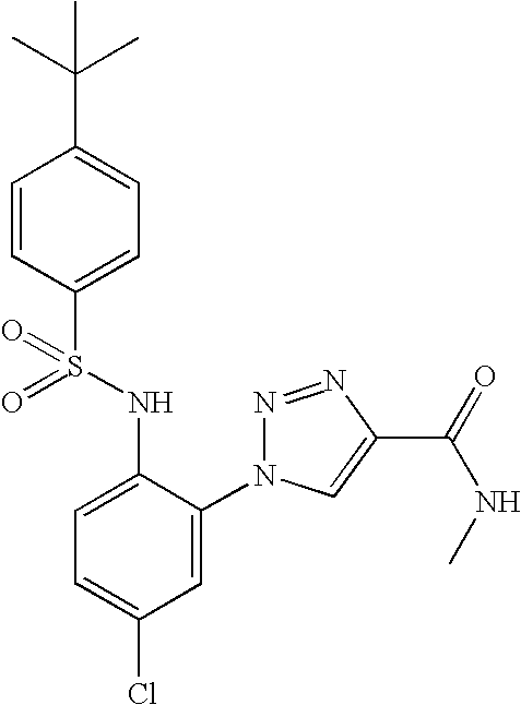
C1=CC(S(NC2=CC=C(Cl)C=C2N2N=NC(C(=O)NC)=C2)(=O)=O)=CC=C1C(C)(C)C
